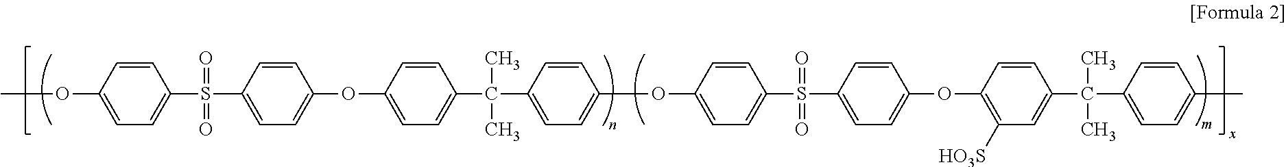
C1=CC(C(C2=CC=C(OC3=CC=C(S(C4=CC=C(OC)C=C4)(=O)=O)C=C3)C=C2)(C)C)=CC=C1OC1=CC=C(S(C2=CC=C(OC3=C([HO3S])C=C(C(C4=CC=C(C)C=C4)(C)C)C=C3)C=C2)(=O)=O)C=C1
